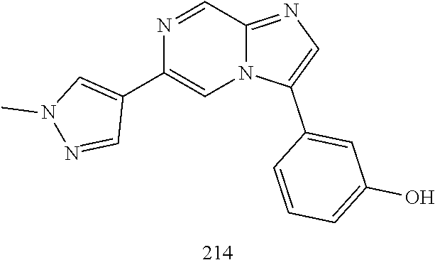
C1(C2=CN3C(=NC=C3C3=CC(O)=CC=C3)C=N2)=CN(C)N=C1
